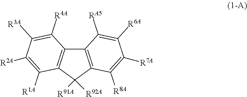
C12=C(C([R91A])([R92A])C3=C1C([R4A])=C([R3A])C([R2A])=C3[R1A])C([R8A])=C([R7A])C([R6A])=C2[RA5]
